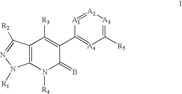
C12=C(C([R2])=NN1[R1])C([R3])=C(C1=[A4]C([R5])=[A3][A2]=[A1]1)C(=B)N2[R4]
